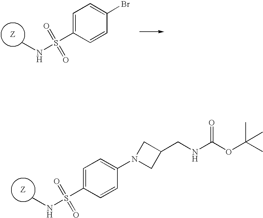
C1=CC(S(NC)(=O)=O)=CC=C1N1CC(CNC(OC(C)(C)C)=O)C1.C1=CC(S(NC)(=O)=O)=CC=C1Br
